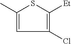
C1(C)=CC(Cl)=C([Et])S1
